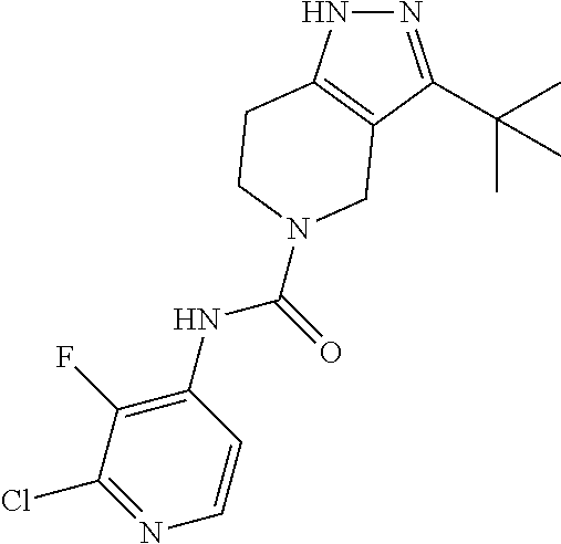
N1=C(C(C)(C)C)C2=C(N1)CCN(C(NC1=C(F)C(Cl)=NC=C1)=O)C2
